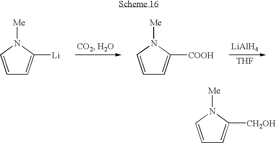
[LiAlH4].[THF].C1=CN([Me])C([Li])=C1.C1=CN([Me])C([COOH])=C1.C1=CN([Me])C([CH2OH])=C1
